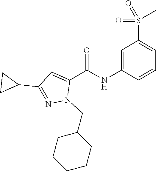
O=C(NC1=CC(S(=O)(C)=O)=CC=C1)C1=CC(C2CC2)=NN1CC1CCCCC1
